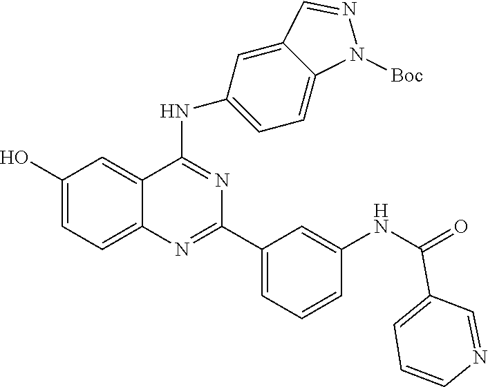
C1(O)=CC=C2C(=C1)C(NC1=CC=C3C(=C1)C=NN3[Boc])=NC(C1=CC=CC(NC(=O)C3=CC=CN=C3)=C1)=N2
